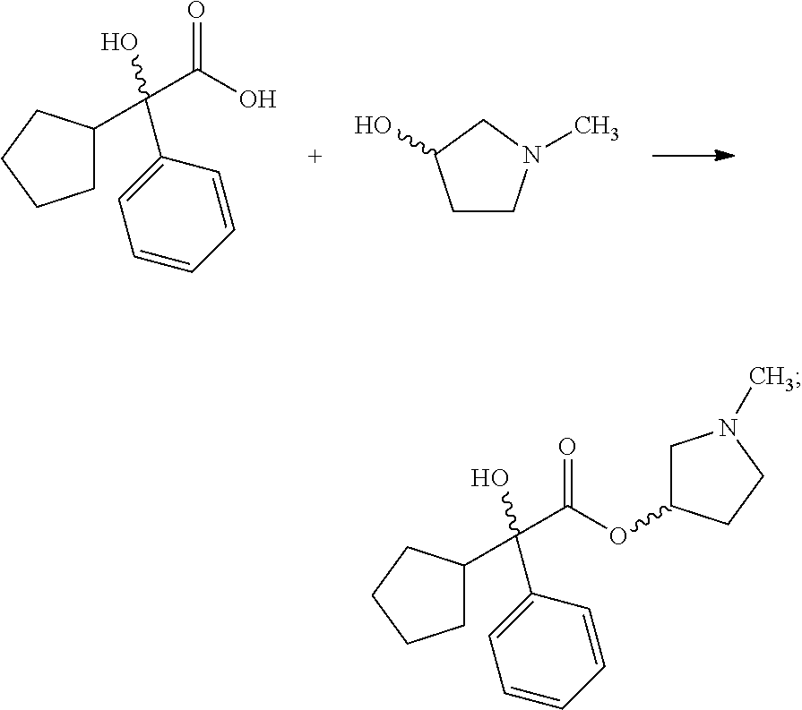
O=C(C(C1CCCC1)(C1=CC=CC=C1)O)O.C1CN(C)CC1O.O=C(C(C1CCCC1)(C1=CC=CC=C1)O)OC1CN(C)CC1
